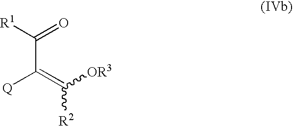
C(C(=C([OR3])[R2])[Q])(=O)[R1]
